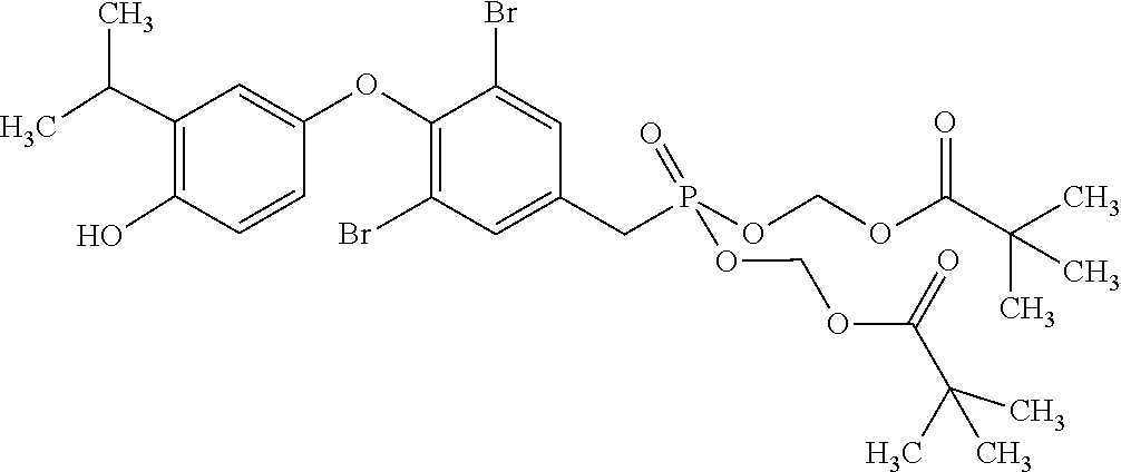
O(COP(=O)(OCOC(C(C)(C)C)=O)CC1=CC(Br)=C(OC2=CC(C(C)C)=C(O)C=C2)C(Br)=C1)C(C(C)(C)C)=O
